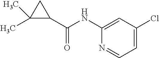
C(=O)(NC1=CC(Cl)=CC=N1)C1CC1(C)C
